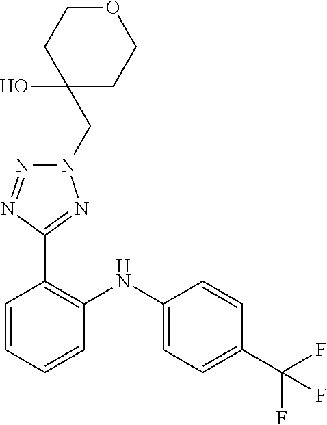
C1=CC(C(F)(F)F)=CC=C1NC1=C(C2=NN(CC3(O)CCOCC3)N=N2)C=CC=C1
